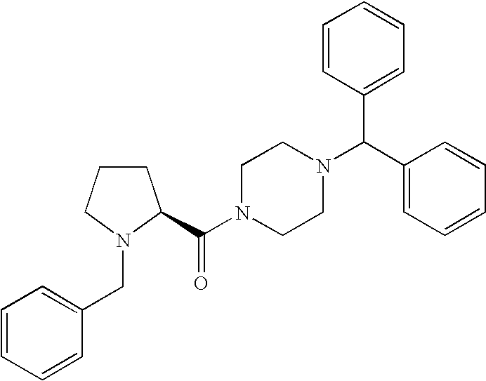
C(N1CCN(C(C2=CC=CC=C2)C2=CC=CC=C2)CC1)(=O)C1CCCN1CC1=CC=CC=C1
